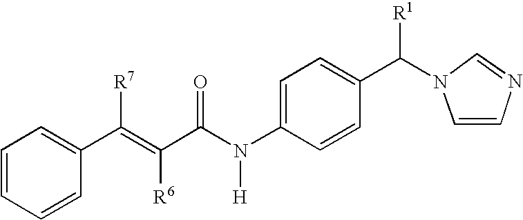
C1=CC=CC(C(=C(C(N(C2=CC=C(C(N3C=CN=C3)[R1])C=C2)[H])=O)[R6])[R7])=C1
